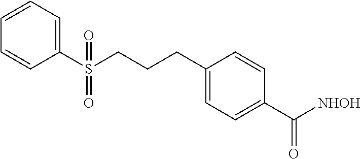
C1=CC=C(S(CCCC2=CC=C(C([NHOH])=O)C=C2)(=O)=O)C=C1
